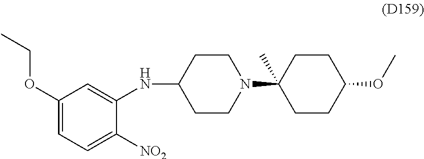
C1CC(N2CCC(NC3=CC(OCC)=CC=C3[NO2])CC2)(C)CCC1OC
